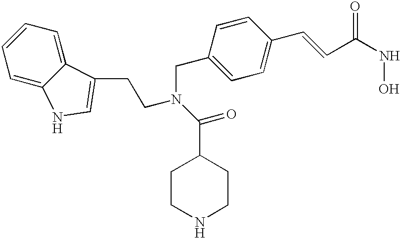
C1(CN(C(C2CCNCC2)=O)CCC2=CNC3=CC=CC=C32)=CC=C(C=CC(NO)=O)C=C1
